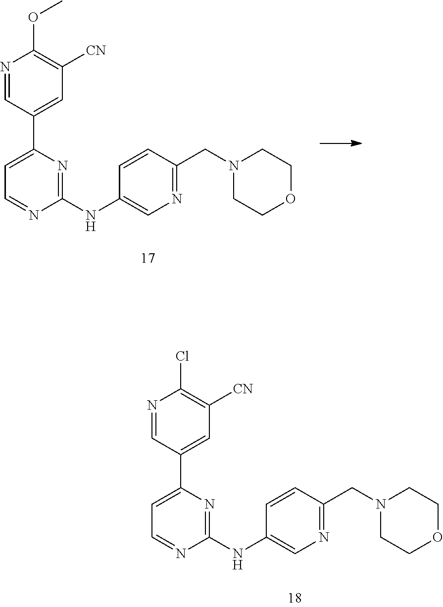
N1=CC(C2=CC=NC(NC3=CN=C(CN4CCOCC4)C=C3)=N2)=CC([CN])=C1OC.N1=CC(C2=CC=NC(NC3=CN=C(CN4CCOCC4)C=C3)=N2)=CC([CN])=C1Cl
